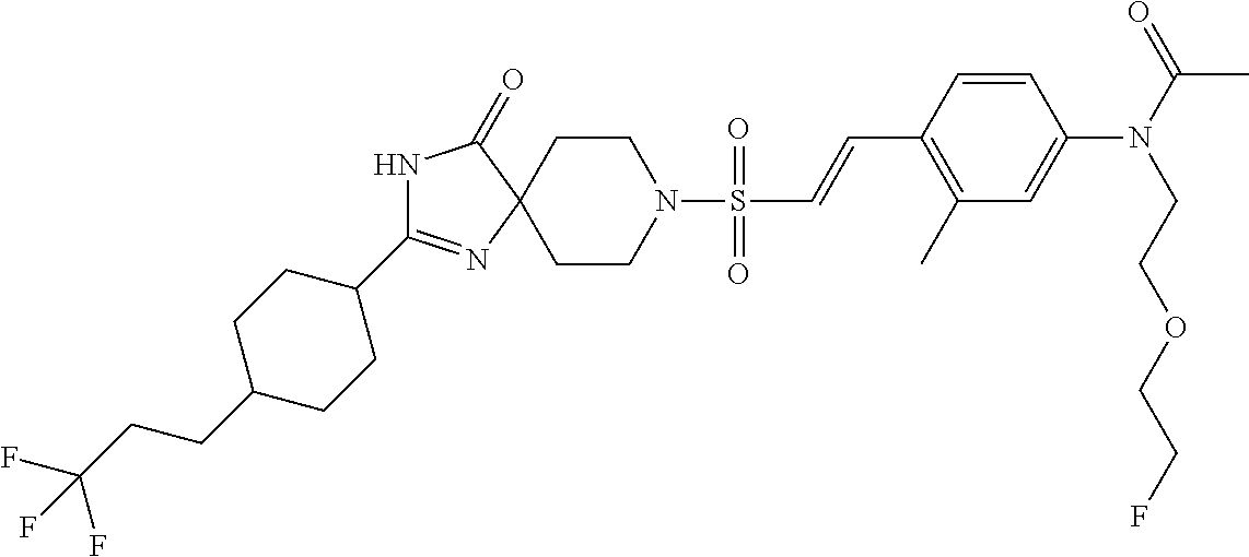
N1C(=O)C2(N=C1C1CCC(CCC(F)(F)F)CC1)CCN(S(=O)(=O)C=CC1=C(C)C=C(N(C(=O)C)CCOCCF)C=C1)CC2
